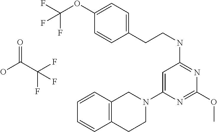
C1=C(OC(F)(F)F)C=CC(CCNC2=NC(OC)=NC(N3CC4=C(CC3)C=CC=C4)=C2)=C1.OC(C(F)(F)F)=O
